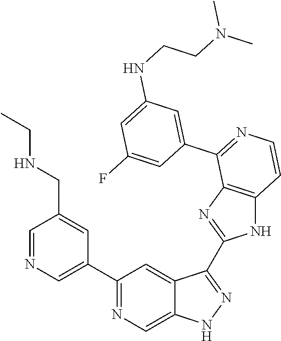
C1=NC=C(C2=NC=C3C(=C2)C(C2=NC4=C(N2)C=CN=C4C2=CC(NCCN(C)C)=CC(F)=C2)=NN3)C=C1CNCC
